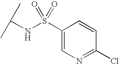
S(NC(C)C)(=O)(=O)C1=CN=C(Cl)C=C1
